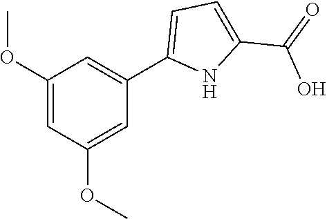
C1(OC)=CC(OC)=CC(C2=CC=C(C(=O)O)N2)=C1
